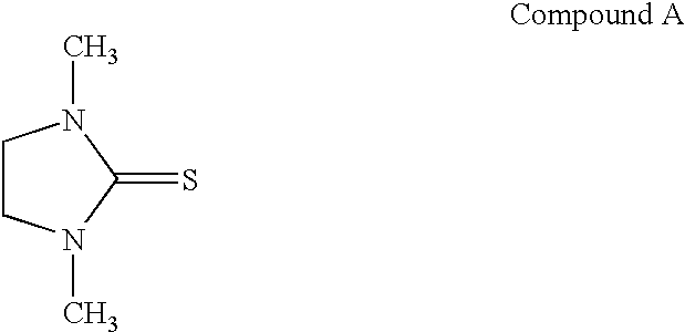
C1CN(C)C(=S)N1C
